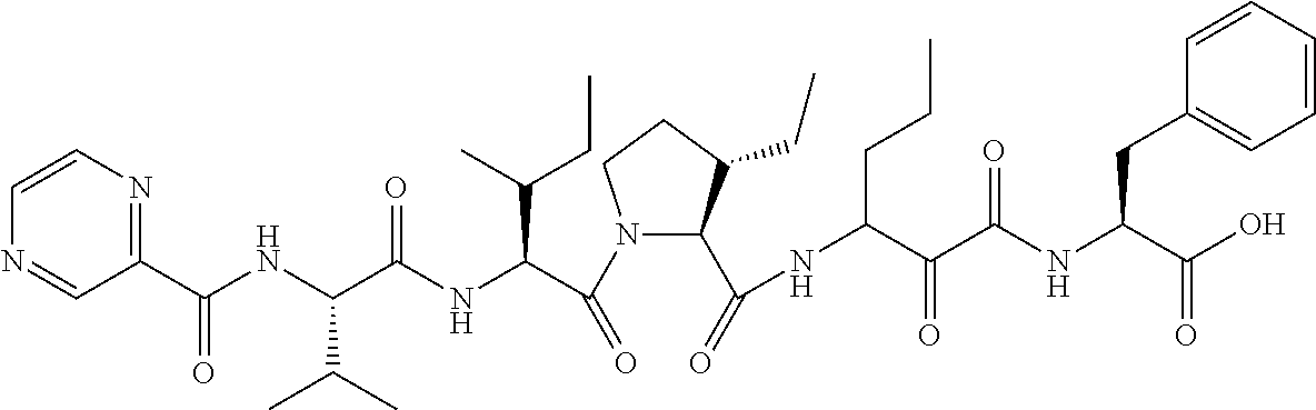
N1(C(C(NC(C(NC(C2=NC=CN=C2)=O)C(C)C)=O)C(C)CC)=O)C(C(=O)NC(CCC)C(=O)C(=O)NC(CC2=CC=CC=C2)C(=O)O)C(CC)CC1
